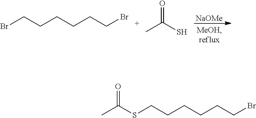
BrCCCCCCBr.CC(S)=O.[NaOMe].S(CCCCCCBr)C(C)=O
